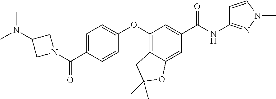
C1=C(C(N2CC(N(C)C)C2)=O)C=CC(OC2=C3C(=CC(C(NC4=NN(C)C=C4)=O)=C2)OC(C)(C)C3)=C1
